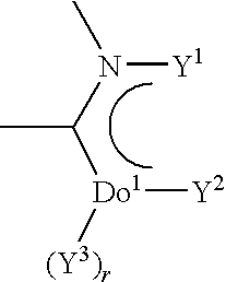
N([Y1])(C(C)[Do1]([Y2])[(Y3)r])C
